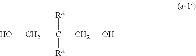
[RA]C([RA])(CO)CO
